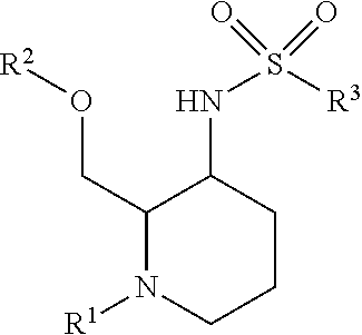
C1(CO[R2])N([R1])CCCC1NS(=O)([R3])=O
